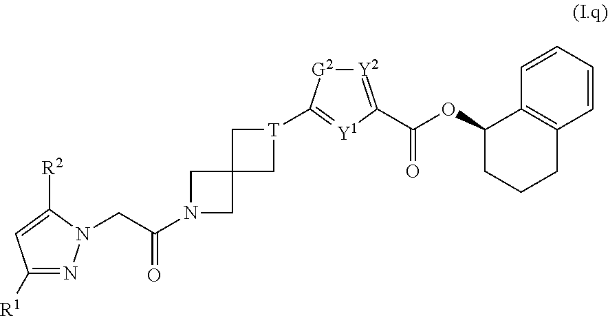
C1([R1])=NN(CC(N2CC3(C2)C[T](C2=[Y1]C(C(=O)OC4C5=C(CCC4)C=CC=C5)=[Y2][G2]2)C3)=O)C([R2])=C1
